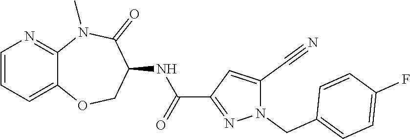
C12=CC=CN=C1N(C)C(=O)C(NC(C1=NN(CC3=CC=C(F)C=C3)C(C#N)=C1)=O)CO2
